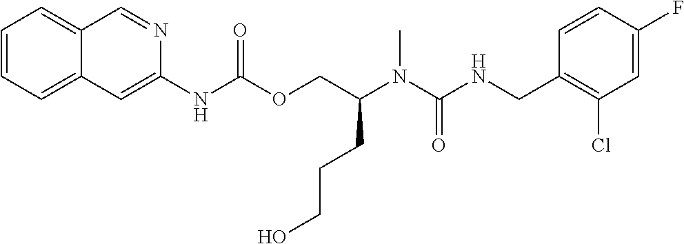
C1=CC(CNC(N(C(COC(NC2=CC3=CC=CC=C3C=N2)=O)CCCO)C)=O)=C(Cl)C=C1F
